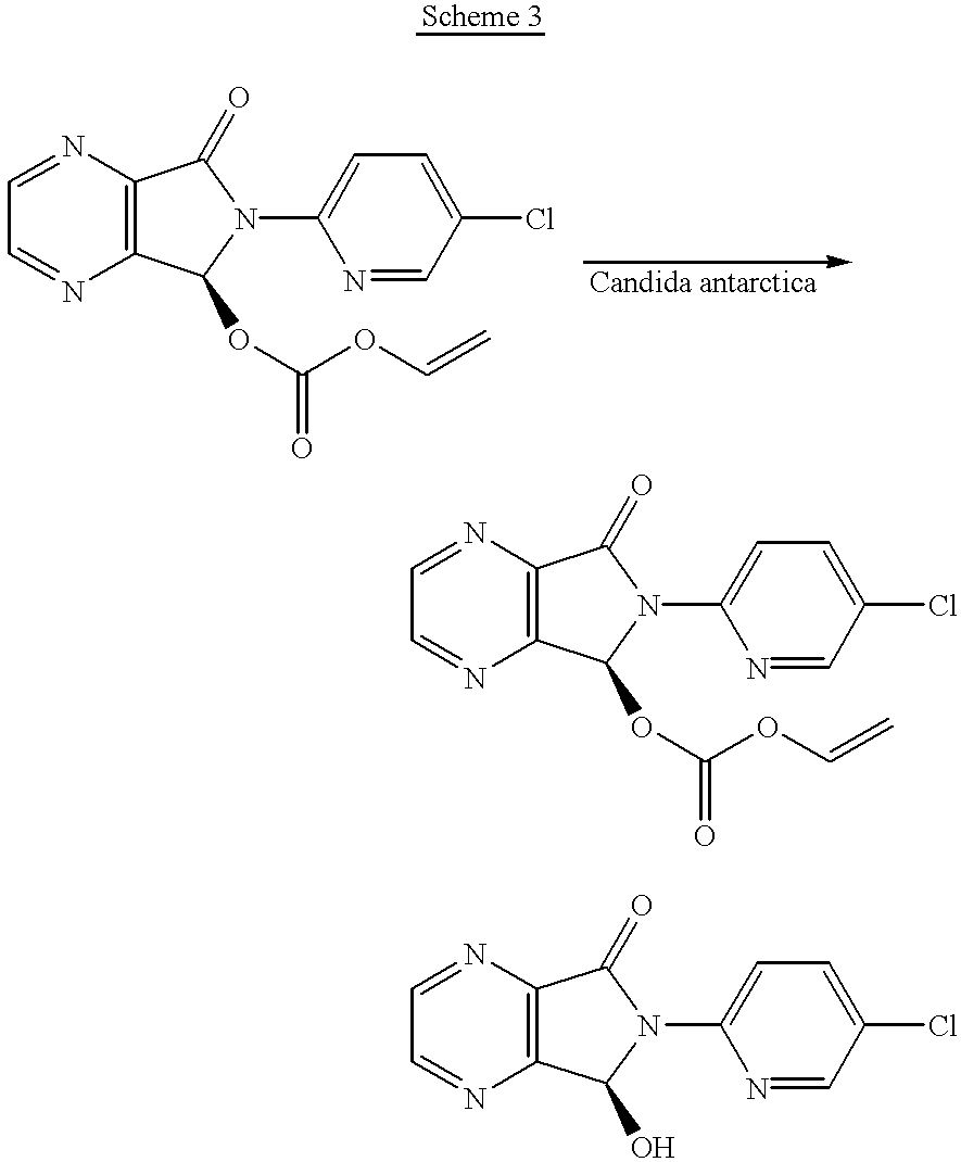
C1=NC2=C(N=C1)C(OC(=O)OC=C)N(C1=CC=C(Cl)C=N1)C2=O.C1=NC2=C(N=C1)C(OC(=O)OC=C)N(C1=CC=C(Cl)C=N1)C2=O.C1=NC2=C(N=C1)C(O)N(C1=CC=C(Cl)C=N1)C2=O
